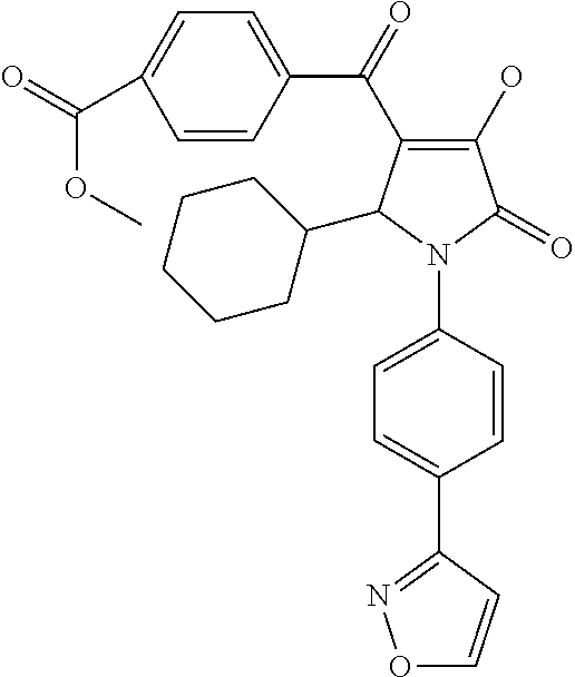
C1(C(=O)C2=CC=C(C(=O)OC)C=C2)=C(O)C(=O)N(C2=CC=C(C3=NOC=C3)C=C2)C1C1CCCCC1
